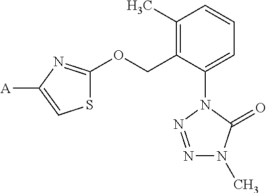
C1(C)=C(COC2=NC([A])=CS2)C(N2C(=O)N(C)N=N2)=CC=C1
